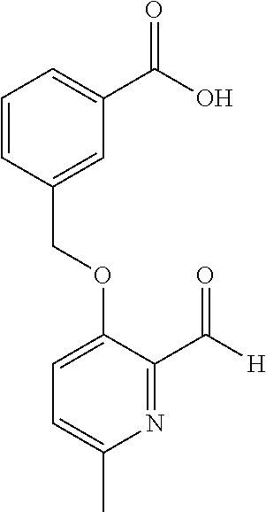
C(OC1=CC=C(C)N=C1C([H])=O)C1=CC(C(O)=O)=CC=C1
